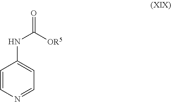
C1=CN=CC=C1NC(=O)[OR5]
